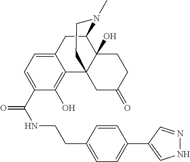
C12=CC=C(C(NCCC3=CC=C(C4=CNN=C4)C=C3)=O)C(O)=C1C13C(O)(C(C2)N(C)CC1)CCC(=O)C3
